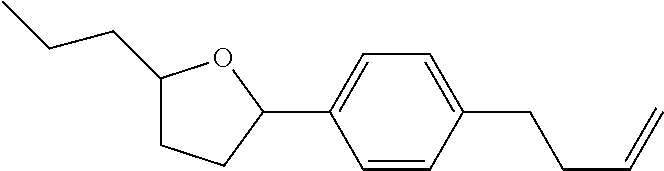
C1(CCC)CCC(C2=CC=C(CCC=C)C=C2)O1
